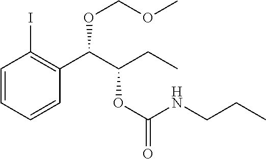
C1=CC=CC(C(C(CC)OC(=O)NCCC)OCOC)=C1I
